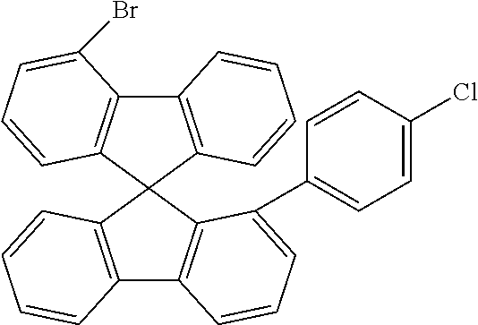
C12=C(C=CC=C1)C1(C3=C2C=CC=C3C2=CC=C(Cl)C=C2)C2=C(C3=C1C=CC=C3)C(Br)=CC=C2
